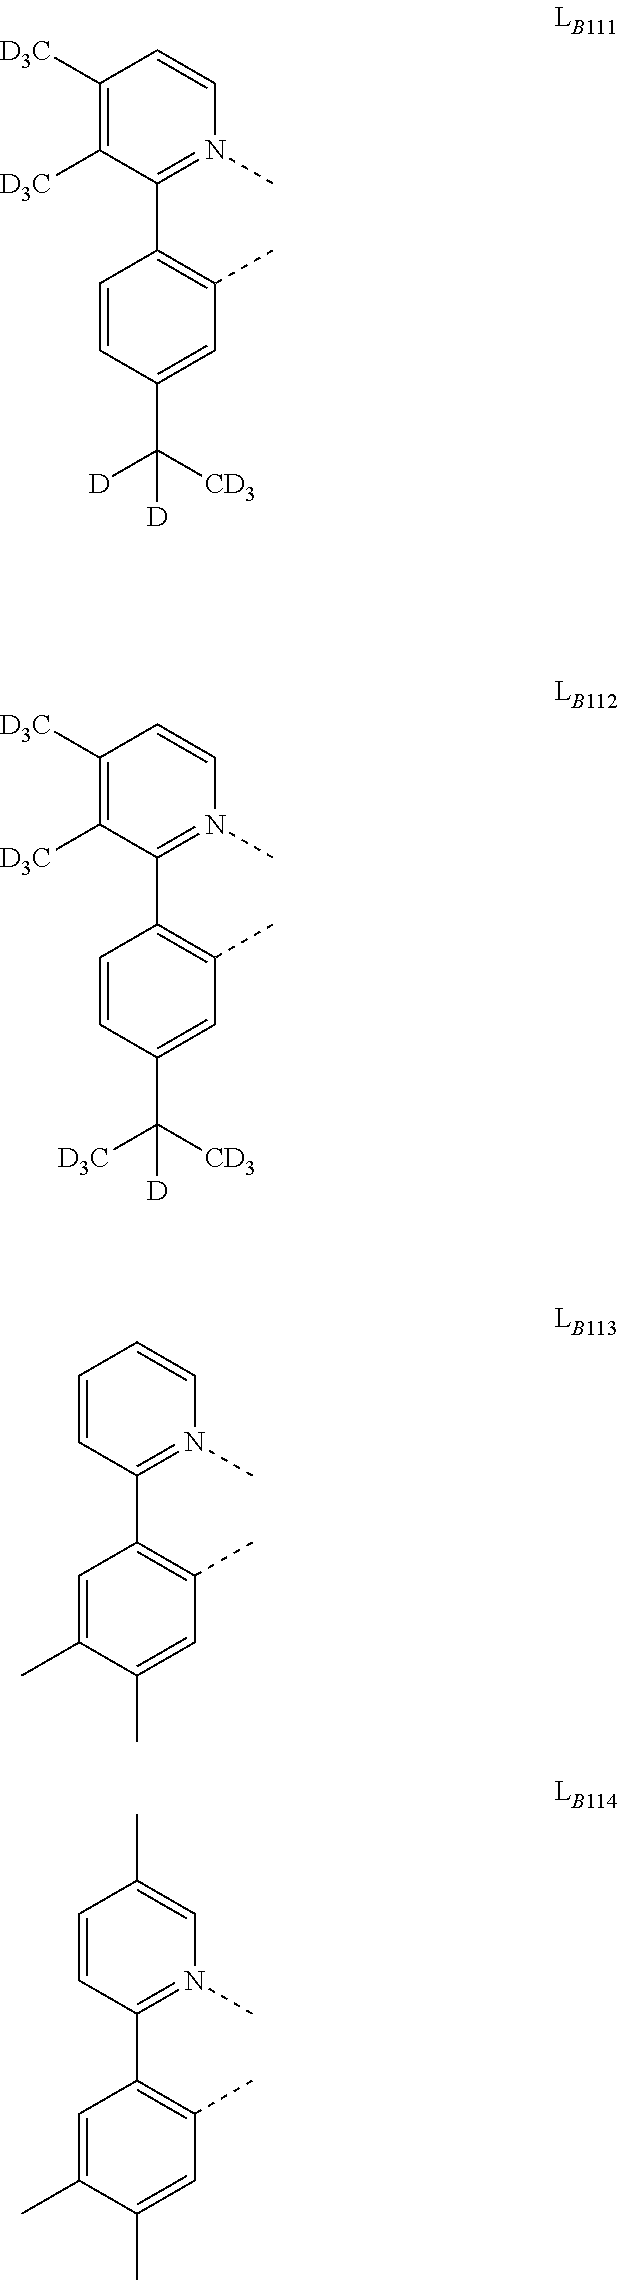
C1([D3C])=C([D3C])C(C2=C(C)C=C(C([D])([CD3])[D])C=C2)=N(C)C=C1.C1([D3C])=C([D3C])C(C2=C(C)C=C(C([D3C])([CD3])[D])C=C2)=N(C)C=C1.C1=CC(C2=C(C)C=C(C)C(C)=C2)=N(C)C=C1.C1=CC(C2=C(C)C=C(C)C(C)=C2)=N(C)C=C1C
